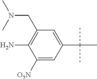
C1(C(C)(C)C)=CC(CN(C)C)=C(N)C([O2N])=C1
